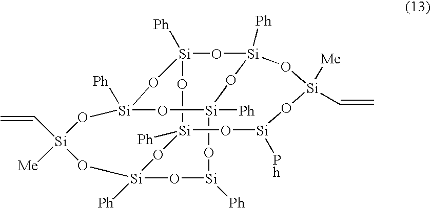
O1[Si]2([Ph])O[Si]3([Ph])O[Si]([Ph])O[Si]4([Ph])O[Si]([Ph])(O[Si]([Me])(C=C)O3)O[Si]1([Ph])O[Si]([Ph])(O4)O[Si]([Me])(C=C)O[Si]([Ph])O2
